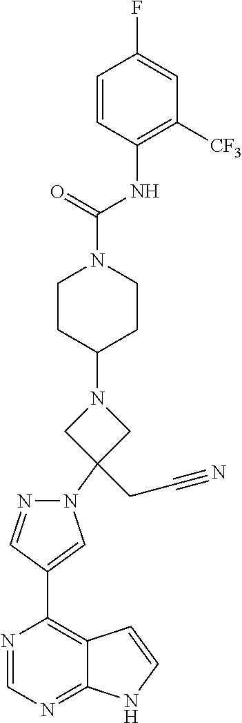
N1=CN=C2C(=C1C1=CN(C3(CC#N)CN(C4CCN(C(=O)NC5=C([CF3])C=C(F)C=C5)CC4)C3)N=C1)C=CN2
